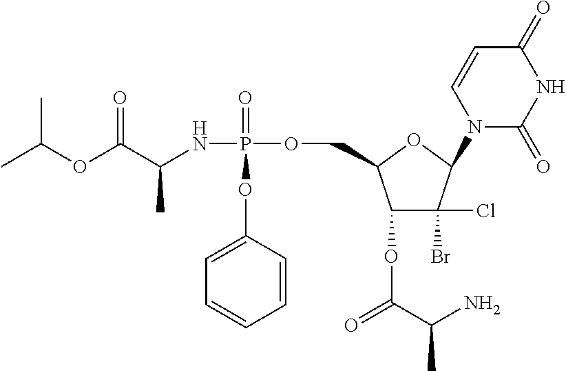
C1=CC(OP(=O)(OCC2OC(N3C(=O)NC(=O)C=C3)C(Br)(Cl)C2OC(=O)C(N)C)NC(C(OC(C)C)=O)C)=CC=C1
